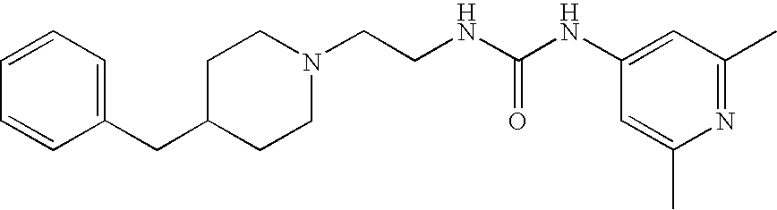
C1=CC=C(CC2CCN(CCNC(NC3=CC(C)=NC(C)=C3)=O)CC2)C=C1
